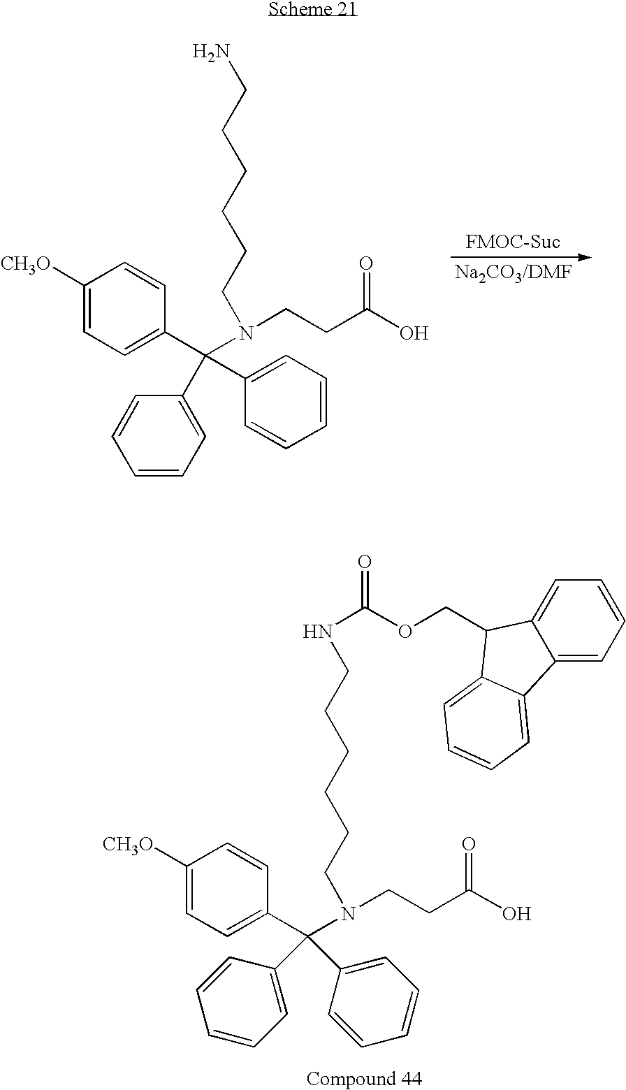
NCCCCCCN(CCC(=O)O)C(C1=CC=C([CH3O])C=C1)(C1=CC=CC=C1)C1=CC=CC=C1.N(CCCCCCN(CCC(=O)O)C(C1=CC=C([CH3O])C=C1)(C1=CC=CC=C1)C1=CC=CC=C1)C(OCC1C2=CC=CC=C2C2=CC=CC=C12)=O
